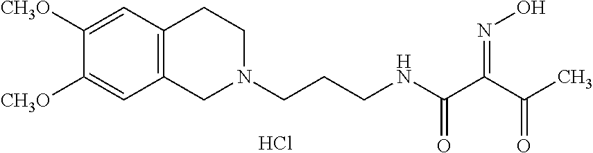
C12=C(C=C([CH3O])C([CH3O])=C1)CCN(CCCNC(C(C(C)=O)=NO)=O)C2.Cl
